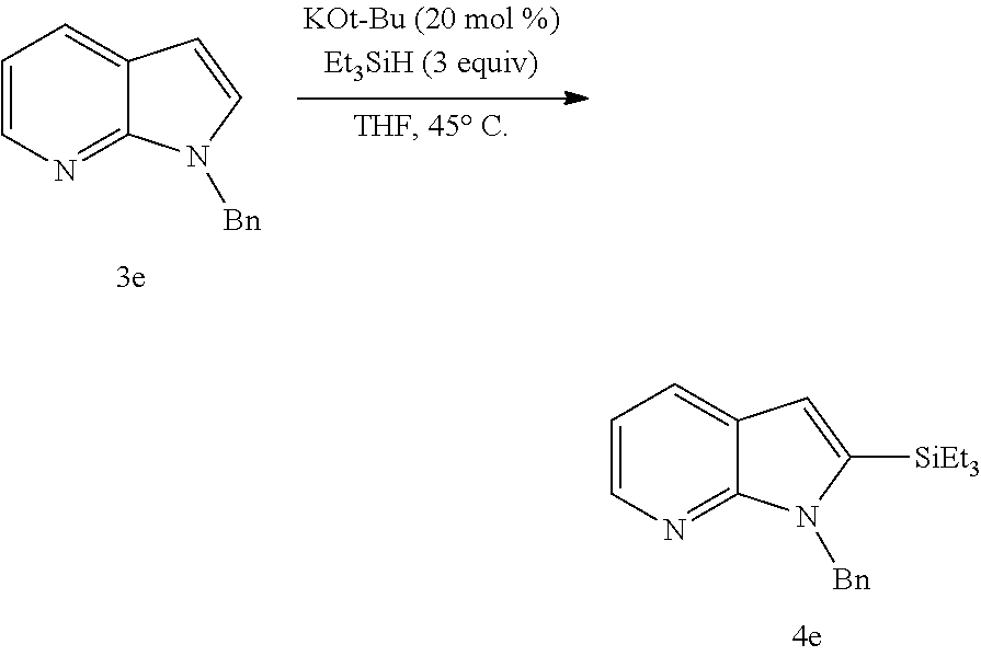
C1=CN=C2C(=C1)C=CN2[Bn].C1=CN=C2C(=C1)C=C([SiEt3])N2[Bn]
